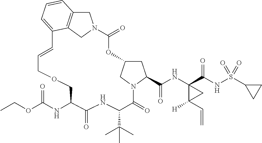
C1C2=C3CN1C(=O)OC1CC(C(NC4(C(NS(C5CC5)(=O)=O)=O)C(C=C)([H])C4)=O)N(C(=O)C(C(C)(C)C)NC(=O)C(NC(OCC)=O)COCC=CC3=CC=C2)C1
